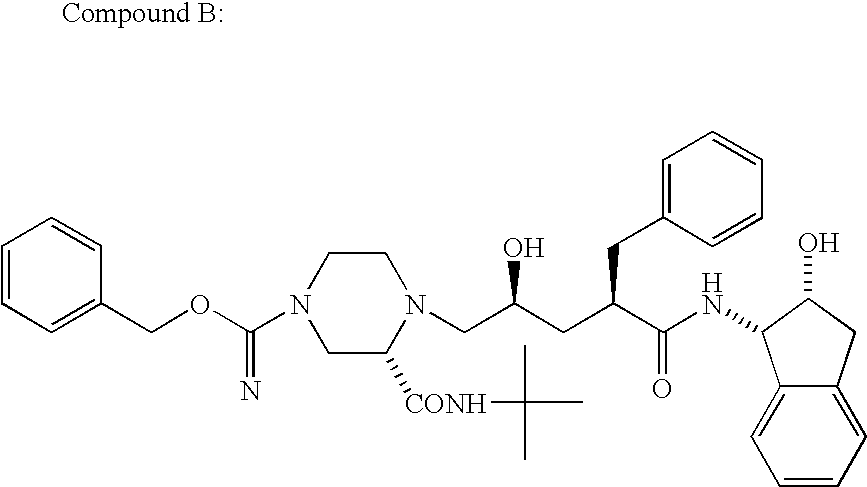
C1=CC=C(COC(N2CC([CONH]C(C)(C)C)N(CC(CC(C(NC3C4=CC=CC=C4CC3O)=O)CC3=CC=CC=C3)O)CC2)=N)C=C1
